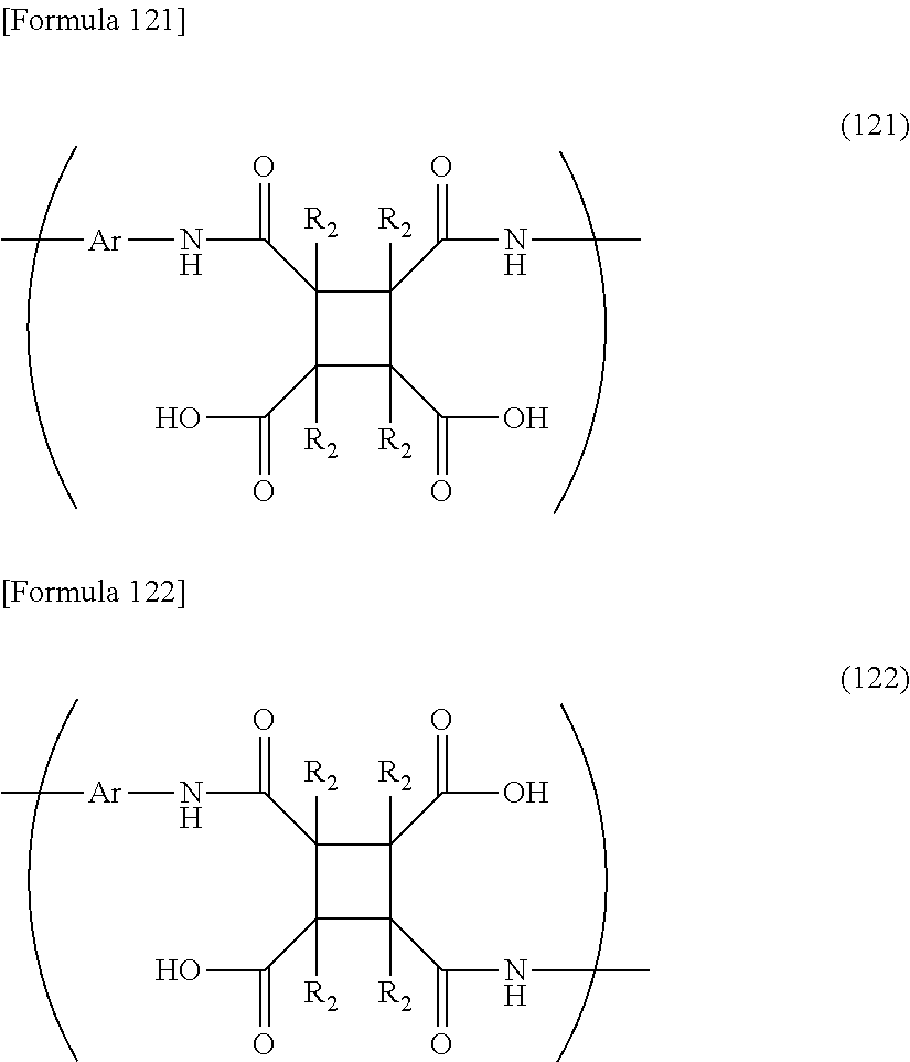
C1(C(O)=O)([R2])C(C(O)=O)([R2])C(C(NC)=O)([R2])C1(C(N[Ar]C)=O)[R2].C1(C(O)=O)([R2])C(C(NC)=O)([R2])C(C(O)=O)([R2])C1(C(N[Ar]C)=O)[R2]
